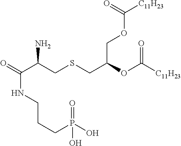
O=C(C(CSCC(OC([C11H23])=O)COC([C11H23])=O)N)NCCCP(O)(=O)O
